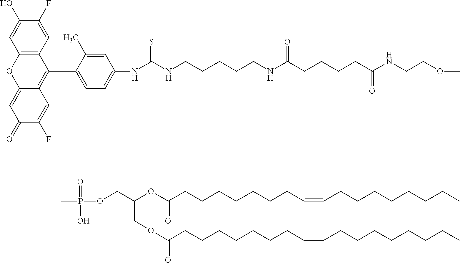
C12=C(C=C(F)C(O)=C1)C(C1=CC=C(NC(NCCCCCNC(CCCCC(NCCOC)=O)=O)=S)C=C1C)=C1C(=CC(=O)C(F)=C1)O2.CP(=O)(O)OCC(COC(CCCCCCCC=CCCCCCCCC)=O)OC(CCCCCCCC=CCCCCCCCC)=O
